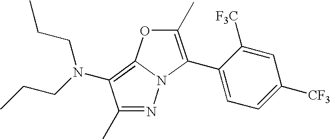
N1=C(C)C(N(CCC)CCC)=C2N1C(C1=CC=C([CF3])C=C1[F3C])=C(C)O2
